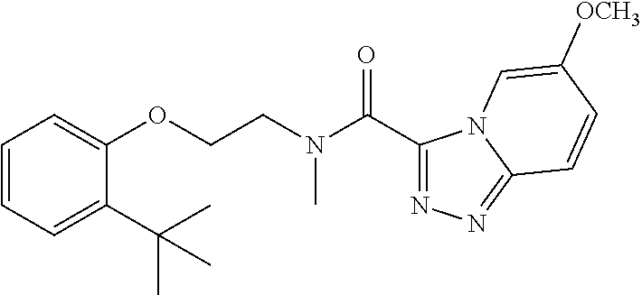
C1=CC=C(C(C)(C)C)C(OCCN(C(C2=NN=C3N2C=C([OCH3])C=C3)=O)C)=C1
